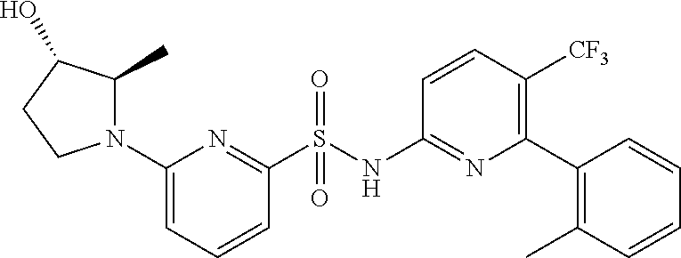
N1(C2=CC=CC(S(NC3=NC(C4=C(C)C=CC=C4)=C([CF3])C=C3)(=O)=O)=N2)C(C)C(O)CC1
